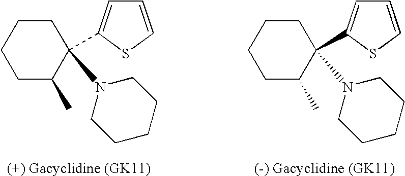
C1CCCC(C)C1(N1CCCCC1)C1=CC=CS1.C1CCCC(C)C1(N1CCCCC1)C1=CC=CS1
